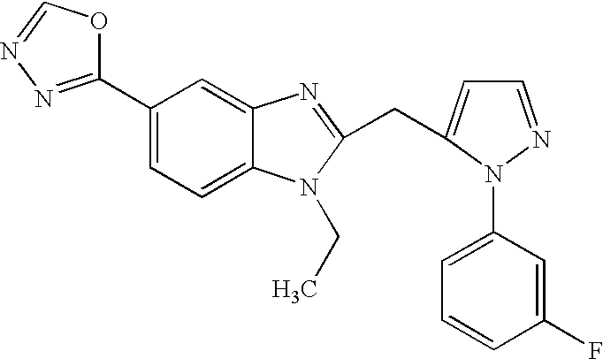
C1(C2=NN=CO2)=CC=C2C(=C1)N=C(CC1=CC=NN1C1=CC=CC(F)=C1)N2CC
